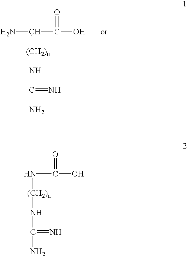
[(CH2)n](NC(=N)N)NC(=O)O.NC(C(=O)O)[(CH2)n]NC(=N)N
